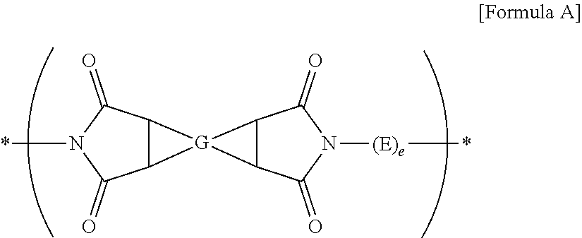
C12C(C(=O)N([(E)e]*)C1=O)[G]21C2C1C(=O)N(*)C2=O
